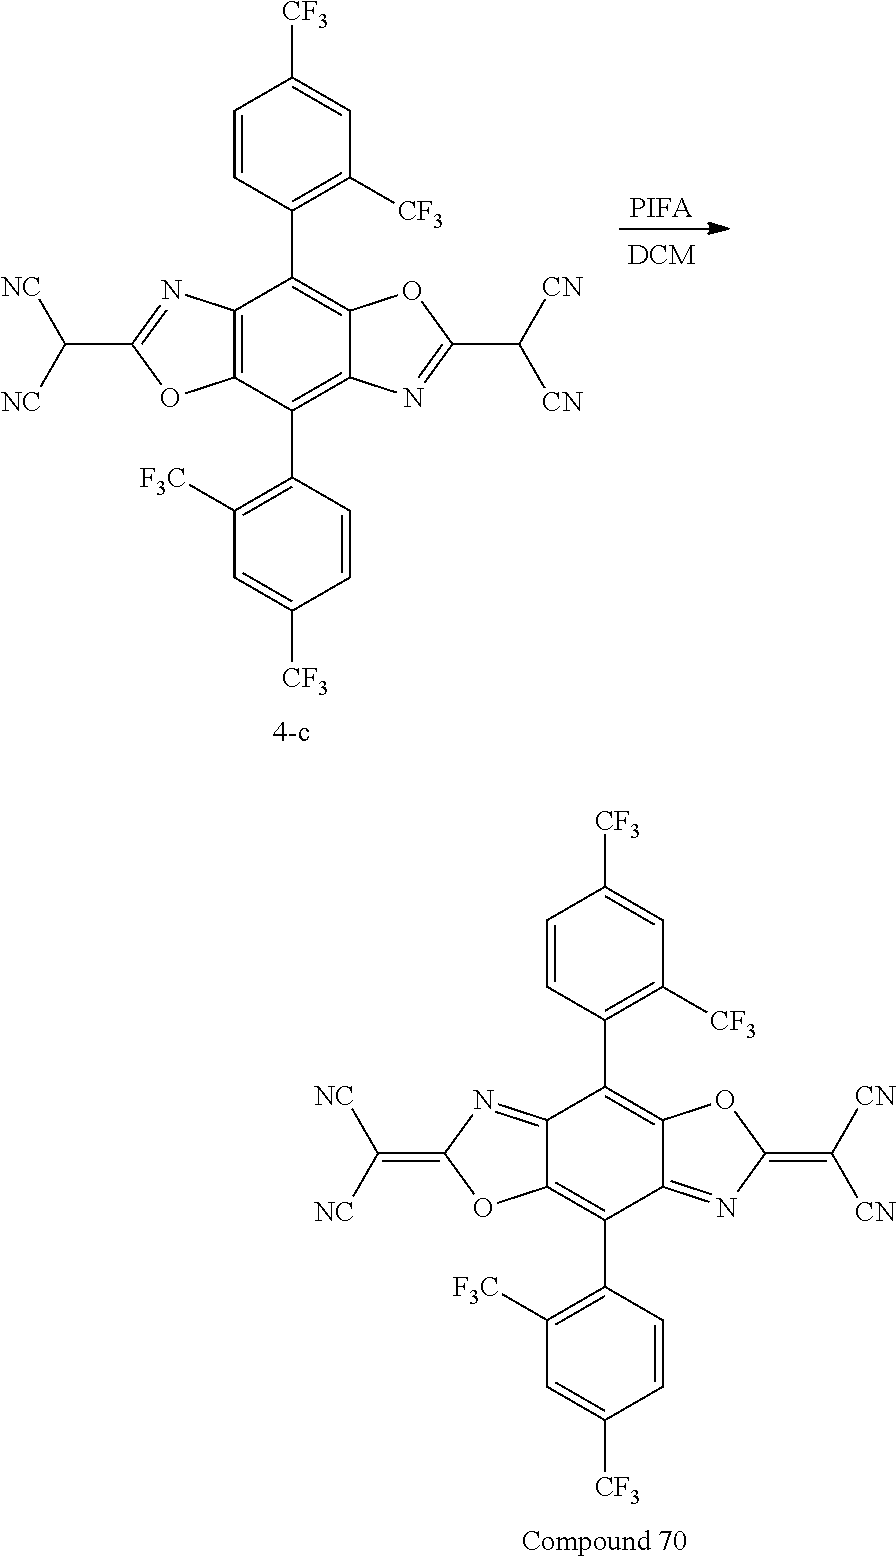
[PIFA].C12=C(C(C3=C([F3C])C=C([CF3])C=C3)=C3C(=C1C1=C([CF3])C=C([CF3])C=C1)OC(C([CN])[CN])=N3)OC(C([NC])[NC])=N2.C12=NC(=C([NC])[NC])OC1=C(C1=C([F3C])C=C([CF3])C=C1)C1=NC(=C([CN])[CN])OC1=C2C1=C([CF3])C=C([CF3])C=C1
